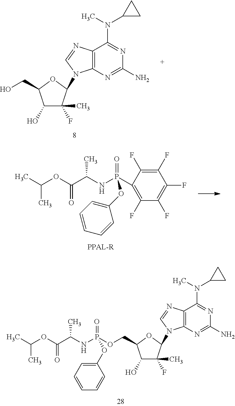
C1(O)C(C)(F)C(N2C3=C(N=C2)C(N(C)C2CC2)=NC(N)=N3)OC1CO.CC(OC(C(NP(C1=C(F)C(F)=C(F)C(F)=C1F)(=O)OC1=CC=CC=C1)C)=O)C.C1(O)C(C)(F)C(N2C3=C(N=C2)C(N(C)C2CC2)=NC(N)=N3)OC1COP(NC(C(OC(C)C)=O)C)(=O)OC1=CC=CC=C1
